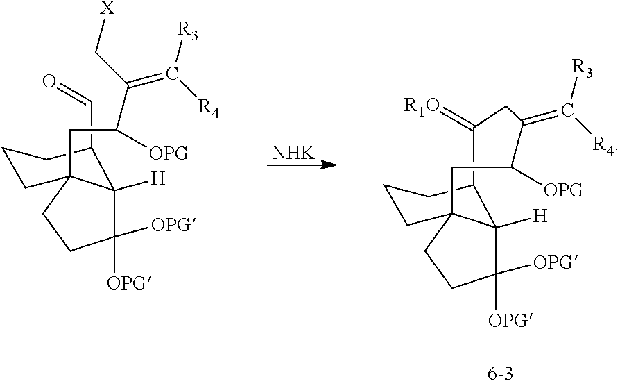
[NHK].C(=O)C1C2([H])C([OPG])([OPG])CCC2(CC([OPG])C(C[X])=C([R4])[R3])CCC1.C1([OPG])C(=C([R4])[R3])CC(=[R1O])C2C3([H])C([OPG])([OPG])CCC3(CCC2)C1
